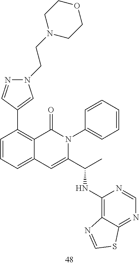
C1(C2=C3C(=CC=C2)C=C(C(C)NC2=C4C(=NC=N2)SC=N4)N(C2=CC=CC=C2)C3=O)=CN(CCN2CCOCC2)N=C1
